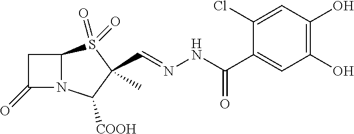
C1C(=O)N2C1S(=O)(=O)C(C)(C=NNC(=O)C1=CC(O)=C(O)C=C1Cl)C2[COOH]
